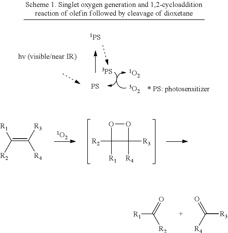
[R2]C1([R1])OOC1([R4])[R3].C(=C([R3])[R4])([R2])[R1].[R1]C(=O)[R2].C([R3])([R4])=O.[PS]
